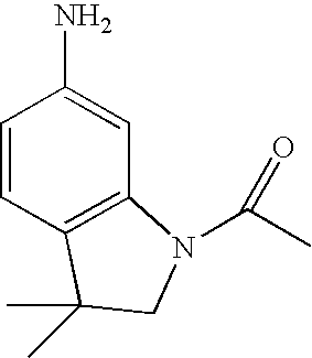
C1=CC2=C(C=C1N)N(C(C)=O)CC2(C)C
